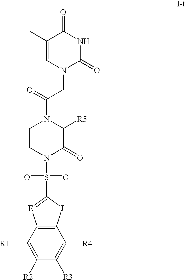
C1([R2])=C([R1])C2=C(C([R4])=C1[R3])[J]C(S(=O)(=O)N1C(=O)C([R5])N(C(CN3C(=O)NC(=O)C(C)=C3)=O)CC1)=[E]2
